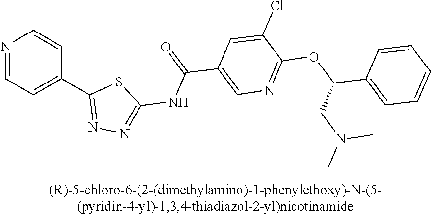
N1=CC=C(C2=NN=C(NC(=O)C3=CN=C(OC(C4=CC=CC=C4)CN(C)C)C(Cl)=C3)S2)C=C1
